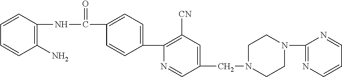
C1(N)=C(NC(C2=CC=C(C3=C([CN])C=C(CN4CCN(C5=NC=CC=N5)CC4)C=N3)C=C2)=O)C=CC=C1
